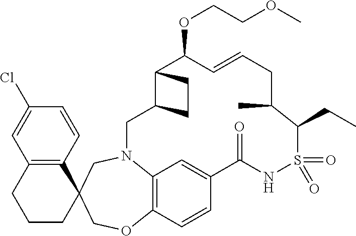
C12=C3C=CC(=C1)C(=O)NS(=O)(=O)C(CC)C(C)CC=CC(OCCOC)C1C(CN2CC2(CO3)C3=C(CCC2)C=C(Cl)C=C3)CC1
